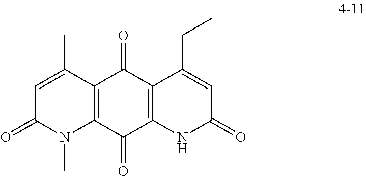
C1=C(C)C2=C(N(C)C1=O)C(=O)C1=C(C2=O)C(CC)=CC(=O)N1
